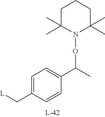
C1=C(C[L])C=CC(C(C)ON2C(C)(C)CCCC2(C)C)=C1
